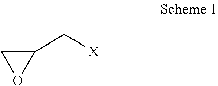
C1(C[X])CO1
